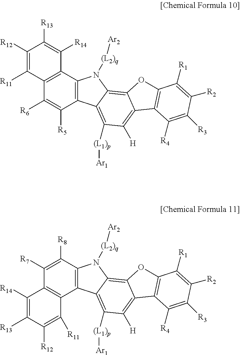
C1([R6])=C([R5])C2=C(C3=C1C([R11])=C([R12])C([R13])=C3[R14])N([(L2)q][Ar2])C1=C3C(=C([H])C([(L1)p][Ar1])=C21)C1=C(O3)C([R1])=C([R2])C([R3])=C1[R4].C12=C(C3=C(C([R8])=C1[R7])N([(L2)q][Ar2])C1=C4C(=C([H])C([(L1)p][Ar1])=C31)C1=C(O4)C([R1])=C([R2])C([R3])=C1[R4])C([R11])=C([R12])C([R13])=C2[R14]
